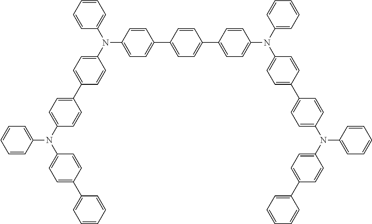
C1=CC(N(C2=CC=C(C3=CC=CC=C3)C=C2)C2=CC=C(C3=CC=C(N(C4=CC=C(C5=CC=C(C6=CC=C(N(C7=CC=C(C8=CC=C(N(C9=CC=CC=C9)C9=CC=C(C%10=CC=CC=C%10)C=C9)C=C8)C=C7)C7=CC=CC=C7)C=C6)C=C5)C=C4)C4=CC=CC=C4)C=C3)C=C2)=CC=C1
